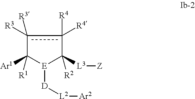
c1([R3])([R3])c([R4])([R4])C([L3][Z])([R2])[E]([D][L2][Ar2])C1([Ar1])[R1]
